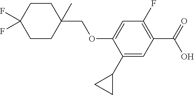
C1(COC2=CC(F)=C(C(=O)O)C=C2C2CC2)(C)CCC(F)(F)CC1
